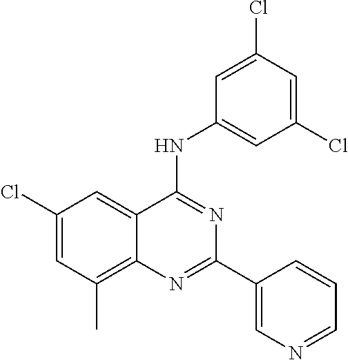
C1(Cl)=CC(C)=C2C(=C1)C(NC1=CC(Cl)=CC(Cl)=C1)=NC(C1=CN=CC=C1)=N2
